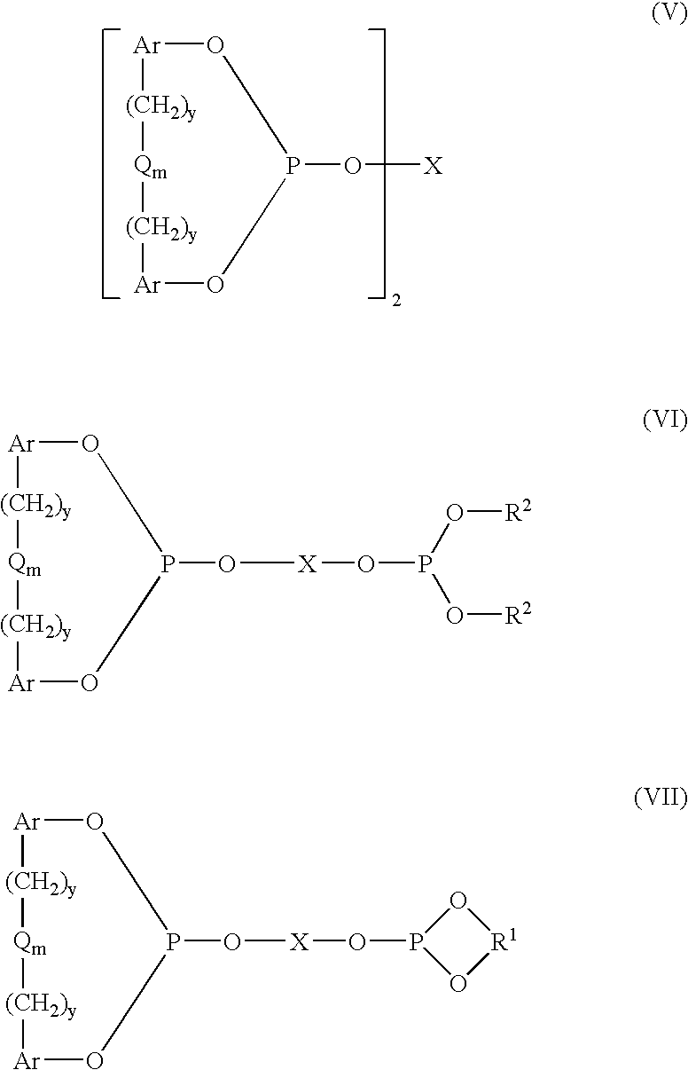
[Ar]1OP(O[X])O[Ar][(CH2)y][Qm][(CH2)y]1.[Ar]1OP(O[X]OP(O[R2])O[R2])O[Ar][(CH2)y][Qm][(CH2)y]1.[Ar]1OP(O[X]OP2O[R1]O2)O[Ar][(CH2)y][Qm][(CH2)y]1
